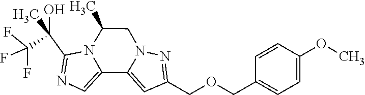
FC(F)(F)C(C)(C1=NC=C2N1C(C)CN1C2=CC(COCC2=CC=C(OC)C=C2)=N1)O
